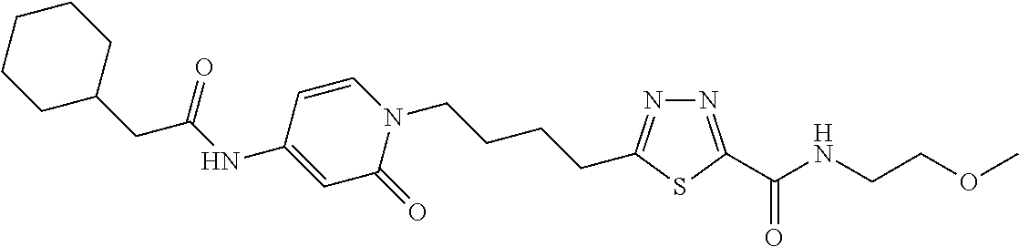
N1=C(C(NCCOC)=O)SC(CCCCN2C=CC(NC(CC3CCCCC3)=O)=CC2=O)=N1
